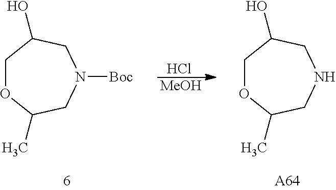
Cl.[MeOH].C1OC(C)CN([Boc])CC1O.C1OC(C)CNCC1O.[A64]
